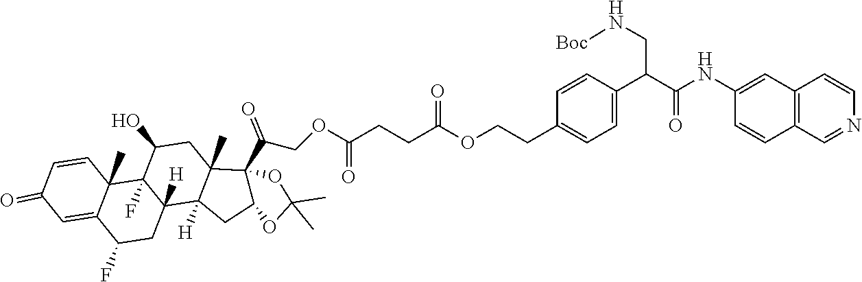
C1=CC2(C)C(=CC1=O)C(F)CC1([H])C2(F)C(O)CC2(C)C1([H])CC1C2(C(COC(CCC(OCCC2=CC=C(C(C(=O)NC3=CC4=C(C=C3)C=NC=C4)CN[Boc])C=C2)=O)=O)=O)OC(C)(C)O1
